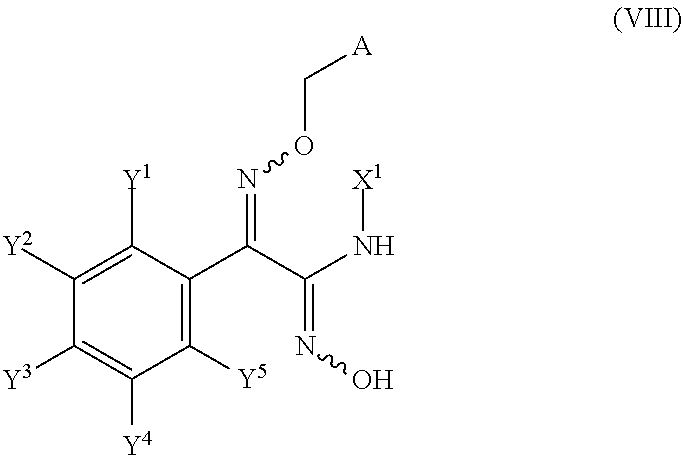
C1([Y2])=C([Y1])C(C(=NOC[A])C(N[X1])=NO)=C([Y5])C([Y4])=C1[Y3]
